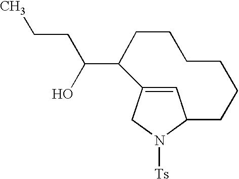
C1=C2CN([Ts])C1CCCCCCC2C(CCC)O
